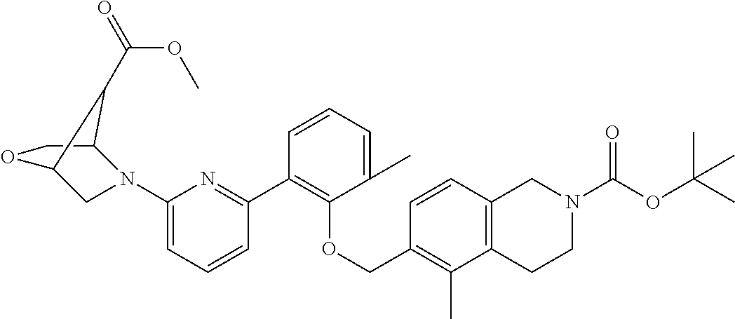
C1(C2=C(OCC3=C(C)C4=C(C=C3)CN(C(OC(C)(C)C)=O)CC4)C(C)=CC=C2)=NC(N2CC3OCC2C3C(=O)OC)=CC=C1
